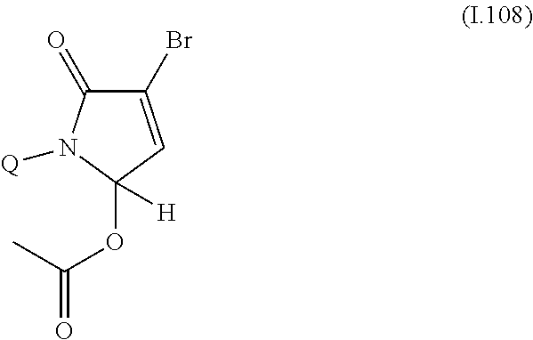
C1(=O)C(Br)=CC(OC(=O)C)([H])N1[Q]
